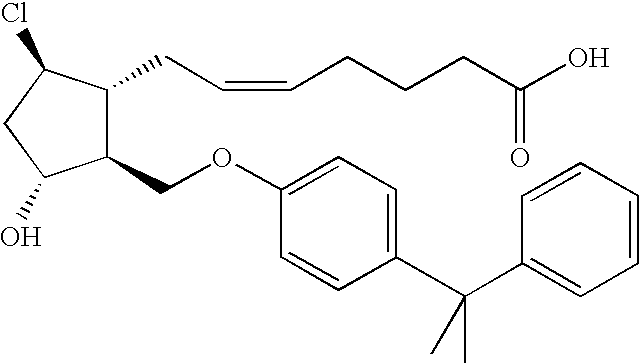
C1(OCC2C(CC=CCCCC(O)=O)C(Cl)CC2O)=CC=C(C(C2=CC=CC=C2)(C)C)C=C1
